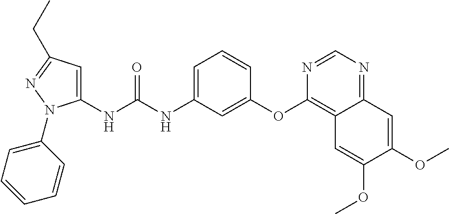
C1(NC(NC2=CC=CC(OC3=C4C(=NC=N3)C=C(OC)C(OC)=C4)=C2)=O)=CC(CC)=NN1C1=CC=CC=C1
